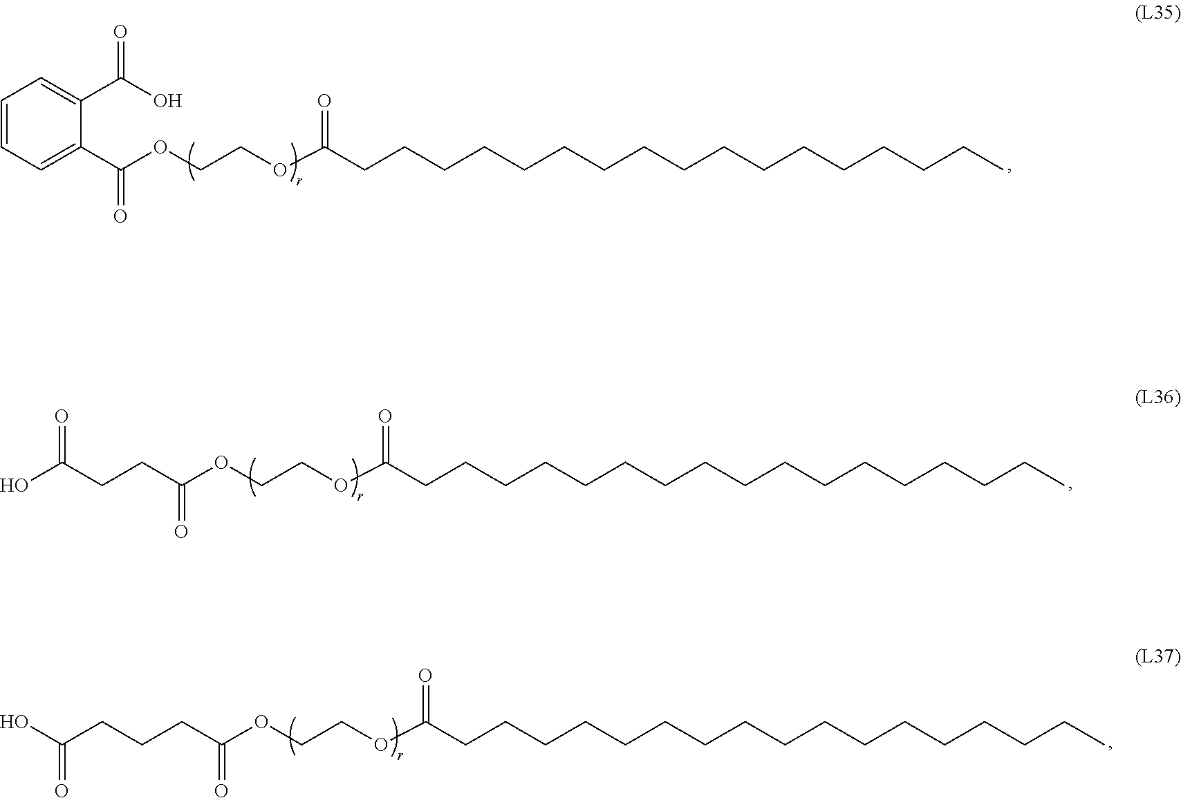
C(CCCCCCCCCCCCCCCC(OCCOC(C1=CC=CC=C1C(O)=O)=O)=O)C.C(CCCCCCCCCCCCCCCC(OCCOC(CCC(O)=O)=O)=O)C.C(CCCCCCCCCCCCCCCC(OCCOC(CCCC(O)=O)=O)=O)C
